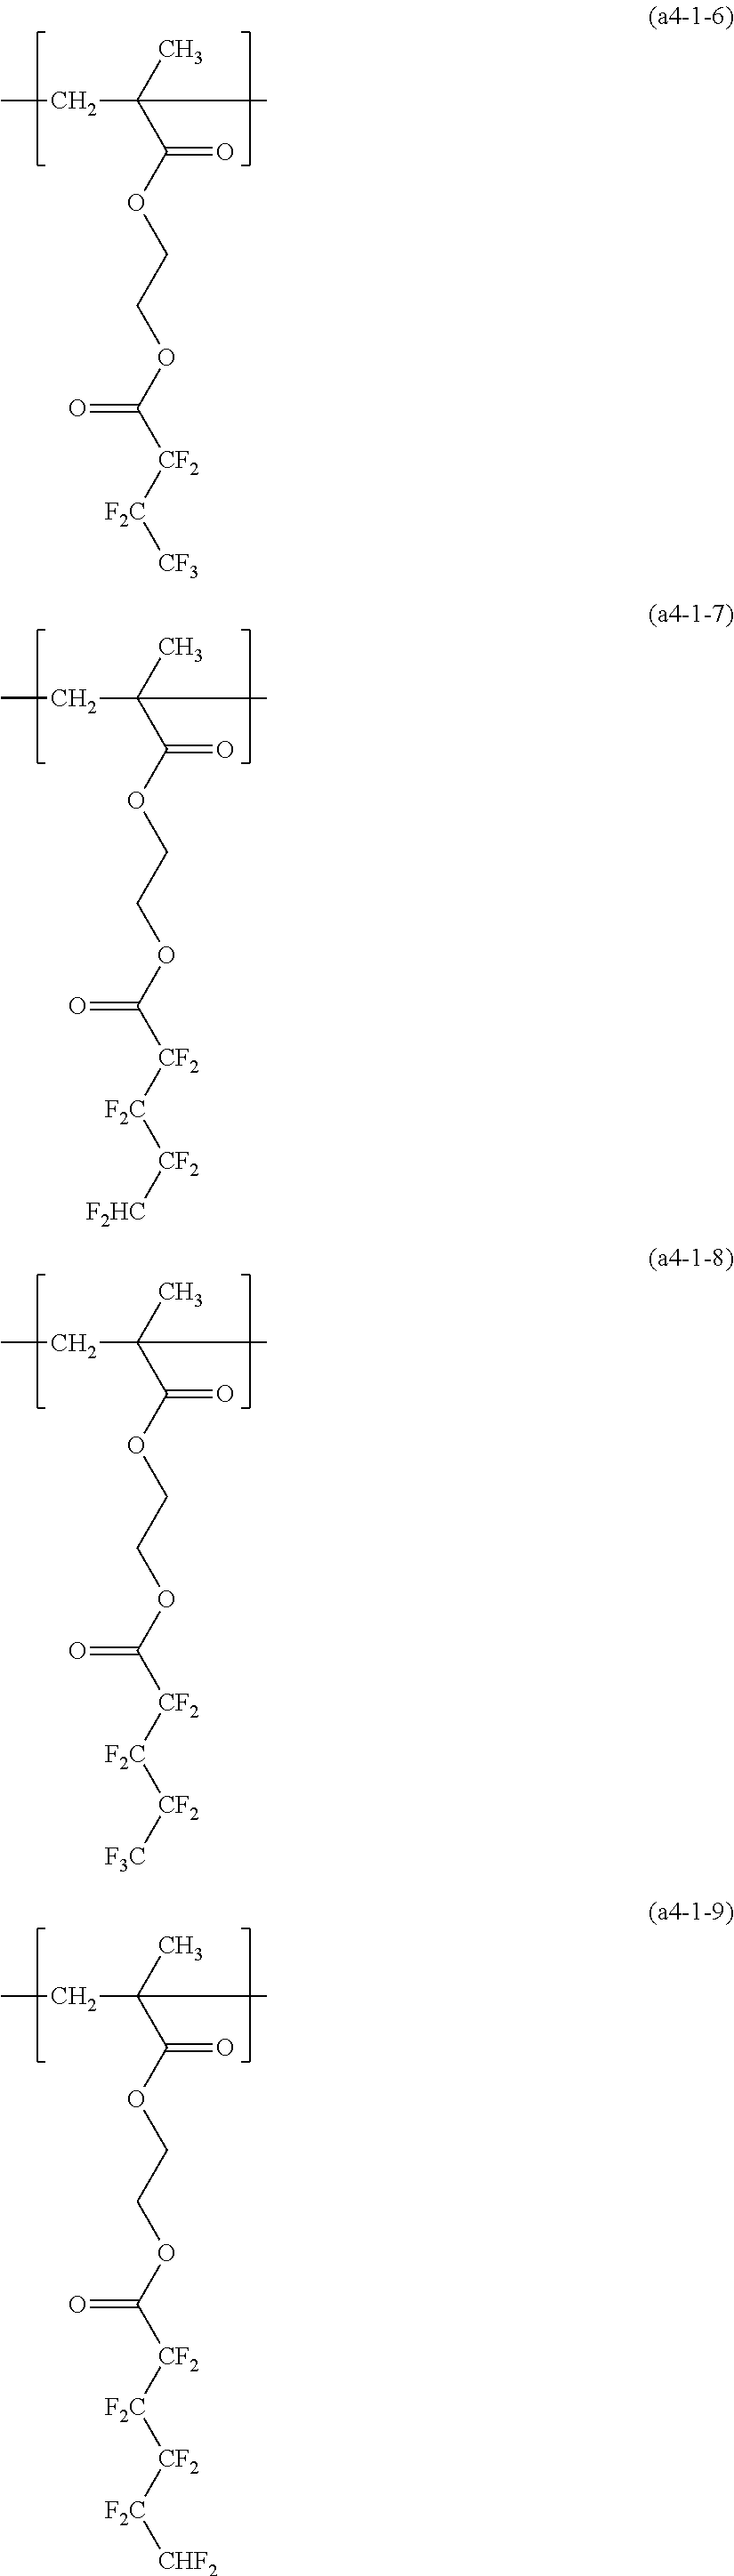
CCC(C)(C)C(OCCOC([CF2][F2C][CF3])=O)=O.CCC(C)(C)C(OCCOC([CF2][F2C][CF2][F2HC])=O)=O.CCC(C)(C)C(OCCOC([CF2][F2C][CF2][F3C])=O)=O.CCC(C)(C)C(OCCOC([CF2][F2C][CF2][F2C][CHF2])=O)=O
